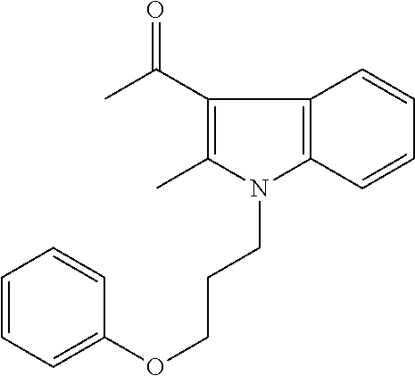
C12=C(C=CC=C1)N(CCCOC1=CC=CC=C1)C(C)=C2C(C)=O
